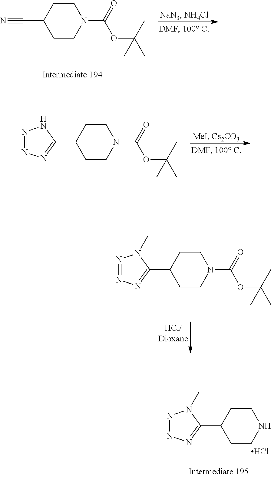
C1CC(C#N)CCN1C(=O)OC(C)(C)C.C1CC(C2=NN=NN2)CCN1C(=O)OC(C)(C)C.C1CC(C2=NN=NN2C)CCN1C(=O)OC(C)(C)C.C1CC(C2=NN=NN2C)CCN1.Cl
